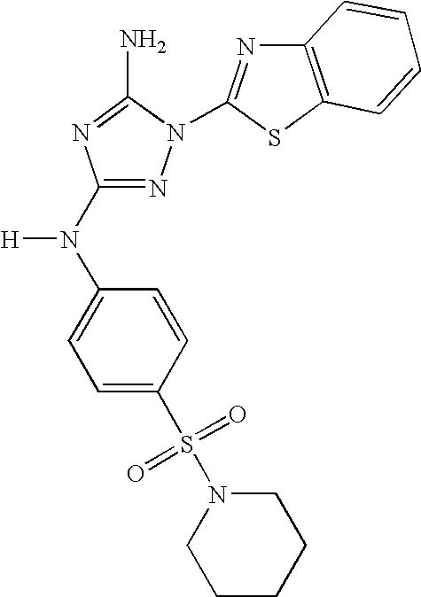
N1=C(N(C2=CC=C(S(=O)(=O)N3CCCCC3)C=C2)[H])N=C(N)N1C1=NC2=C(S1)C=CC=C2
